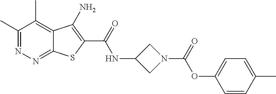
C1(C)=NN=C2C(=C1C)C(N)=C(C(=O)NC1CN(C(=O)OC3=CC=C(C)C=C3)C1)S2
